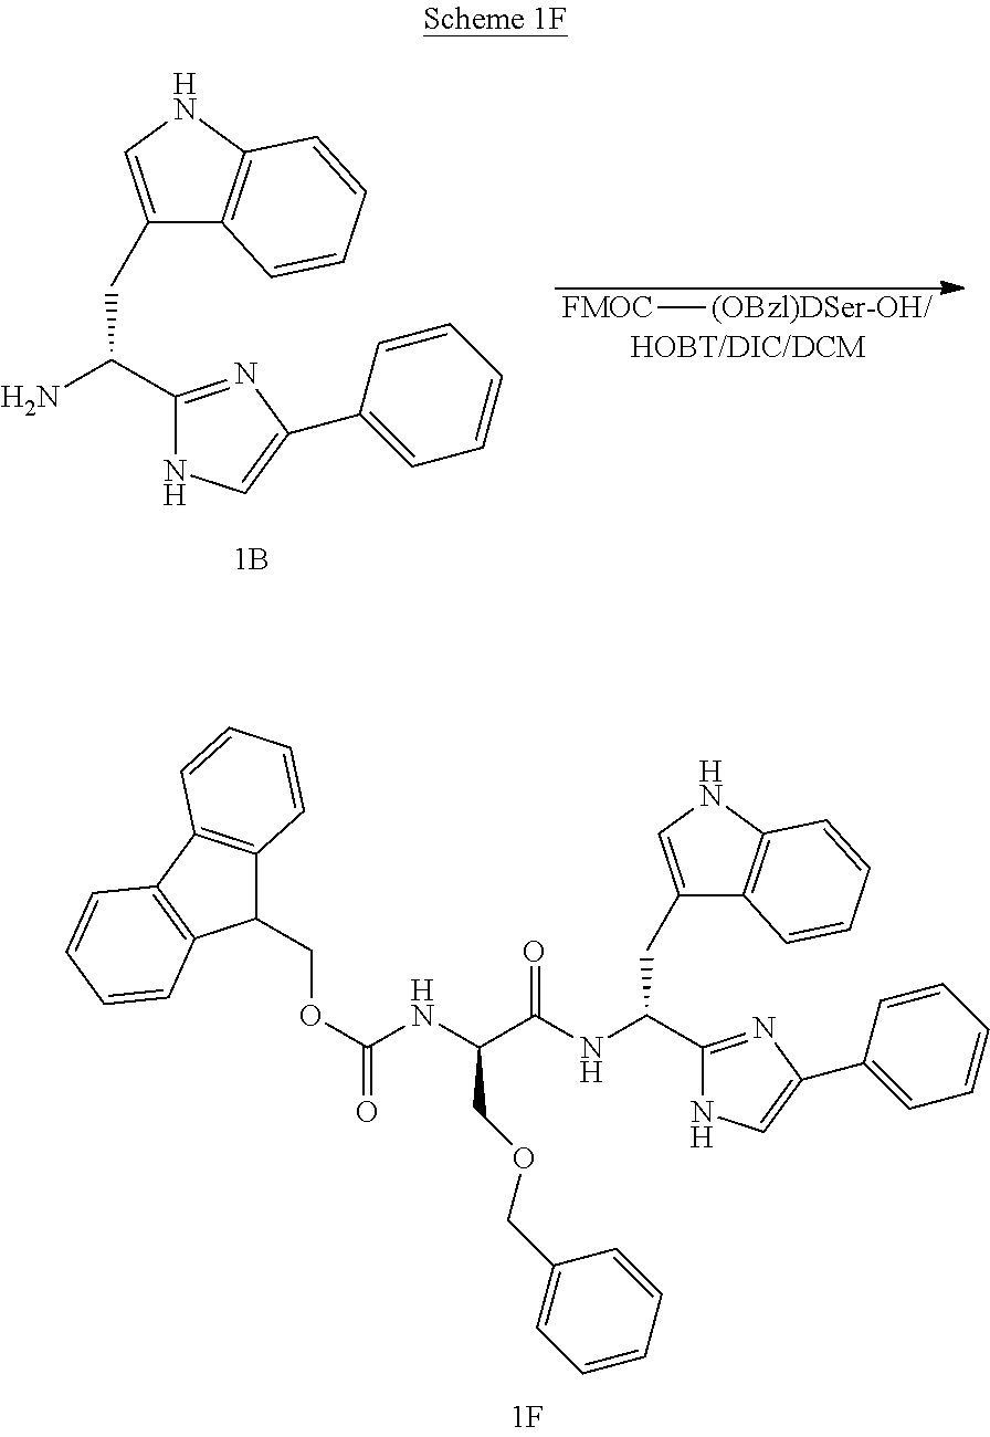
C1(CC(NC(C(NC(OCC2C3=C(C4=C2C=CC=C4)C=CC=C3)=O)COCC2=CC=CC=C2)=O)C2=NC(C3=CC=CC=C3)=CN2)=CNC2=C1C=CC=C2.C1(CC(N)C2=NC(C3=CC=CC=C3)=CN2)=CNC2=C1C=CC=C2.[FMOC][(OBzl)DSer-OH/]
